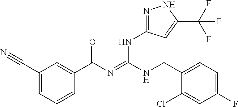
C1(C#N)=CC=CC(C(N=C(NCC2=CC=C(F)C=C2Cl)NC2=NNC(C(F)(F)F)=C2)=O)=C1
